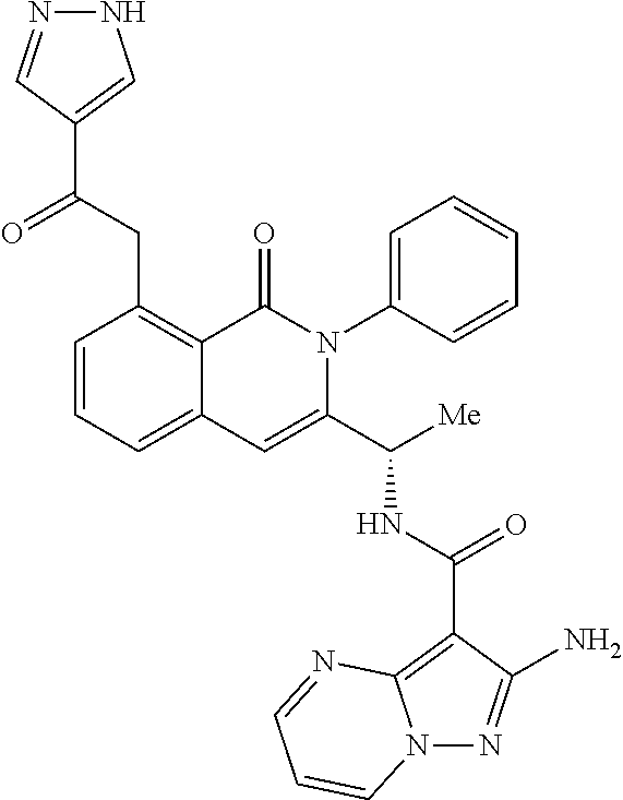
N12N=C(N)C(C(NC(C3=CC4=CC=CC(CC(C5=CNN=C5)=O)=C4C(=O)N3C3=CC=CC=C3)[Me])=O)=C1N=CC=C2
